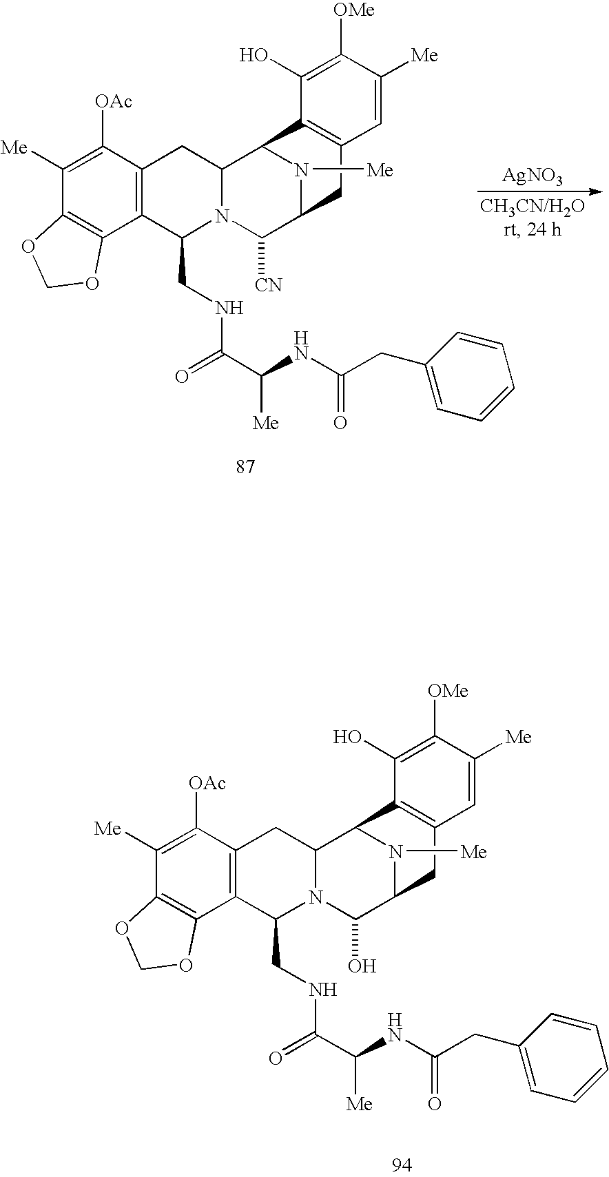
C1([OAc])=C([Me])C2=C(C3=C1CC1N(C3CNC(C(NC(=O)CC3=CC=CC=C3)[Me])=O)C([CN])C3N([Me])C1C1=C(C3)C=C([Me])C([OMe])=C1O)OCO2.[AgNO3].C1([OAc])=C([Me])C2=C(C3=C1CC1N(C3CNC(C(NC(=O)CC3=CC=CC=C3)[Me])=O)C(O)C3N([Me])C1C1=C(C3)C=C([Me])C([OMe])=C1O)OCO2
